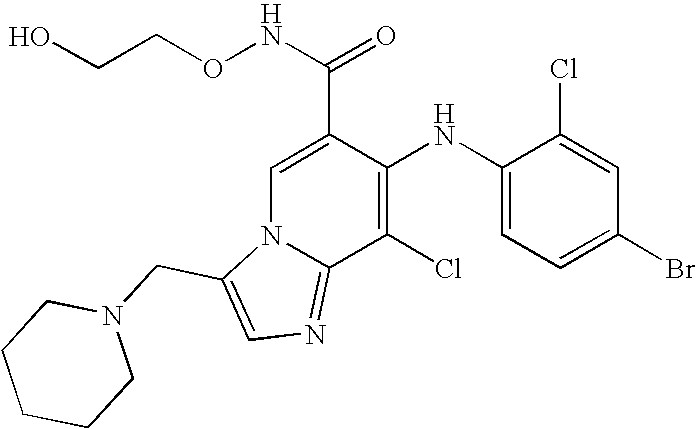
C1(Cl)=C(NC2=CC=C(Br)C=C2Cl)C(C(NOCCO)=O)=CN2C1=NC=C2CN1CCCCC1
